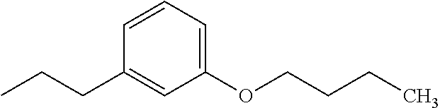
CCCC1=CC(OCCCC)=CC=C1
